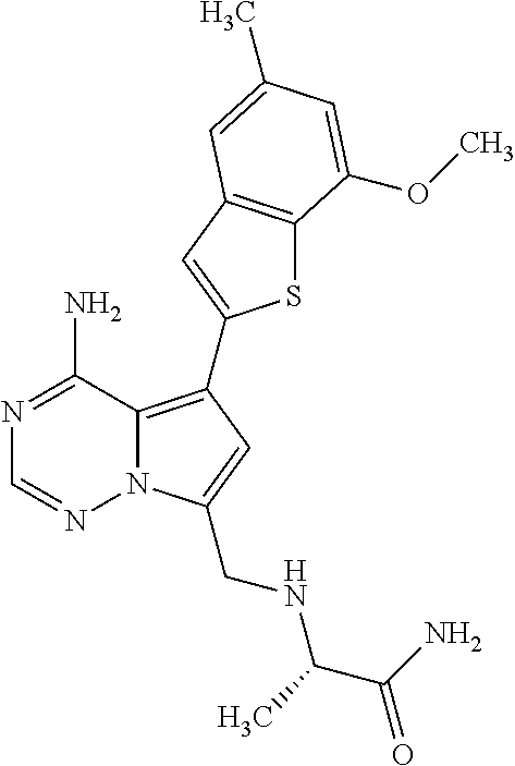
C12=C(C3=CC4=C(S3)C(OC)=CC(C)=C4)C=C(CNC(C(N)=O)C)N1N=CN=C2N
